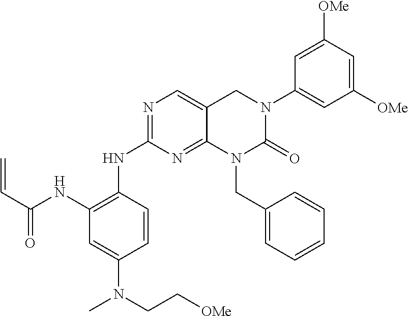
C1=C(N(CC[OMe])C)C=CC(NC2=NC=C3C(=N2)N(CC2=CC=CC=C2)C(=O)N(C2=CC([OMe])=CC([OMe])=C2)C3)=C1NC(C=C)=O
